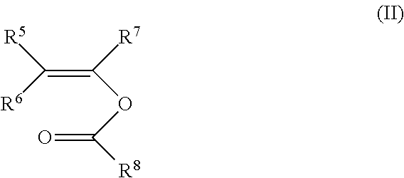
C(OC([R8])=O)(=C([R6])[R5])[R7]
